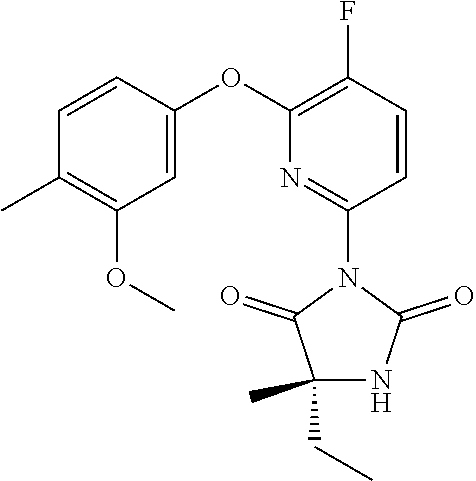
C1(C)=C(OC)C=C(OC2=C(F)C=CC(N3C(=O)C(CC)(C)NC3=O)=N2)C=C1
